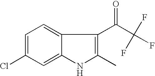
C12=CC=C(Cl)C=C1NC(C)=C2C(C(F)(F)F)=O
